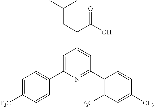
C1=C(C2=CC=C([F3C])C=C2)N=C(C2=C([F3C])C=C([CF3])C=C2)C=C1C(C(O)=O)CC(C)C
